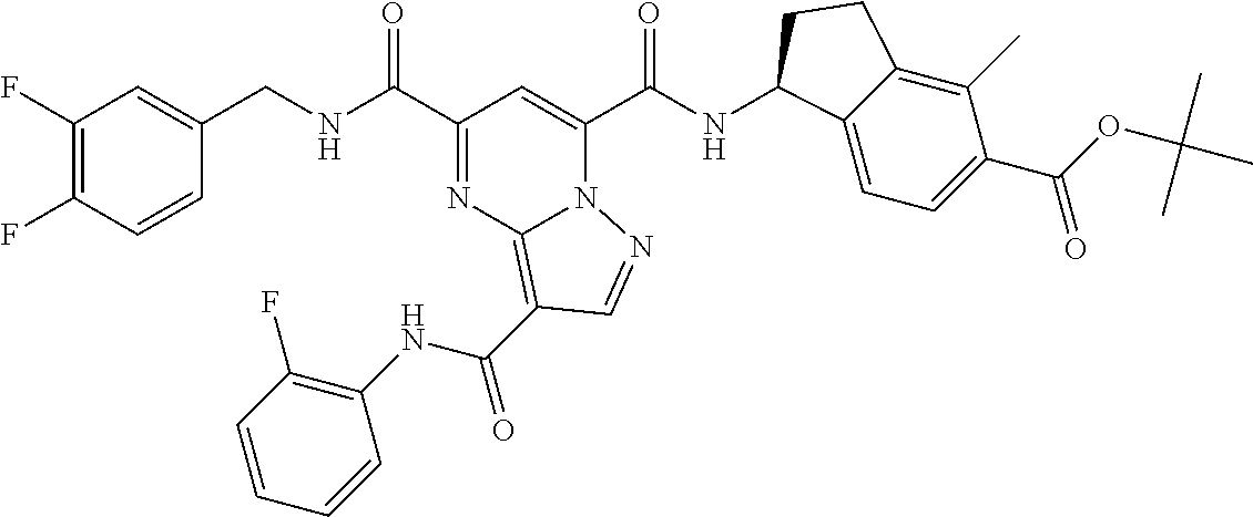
C1(F)=C(F)C=CC(CNC(C2=NC3=C(C(=O)NC4=C(F)C=CC=C4)C=NN3C(C(NC3C4=CC=C(C(OC(C)(C)C)=O)C(C)=C4CC3)=O)=C2)=O)=C1
